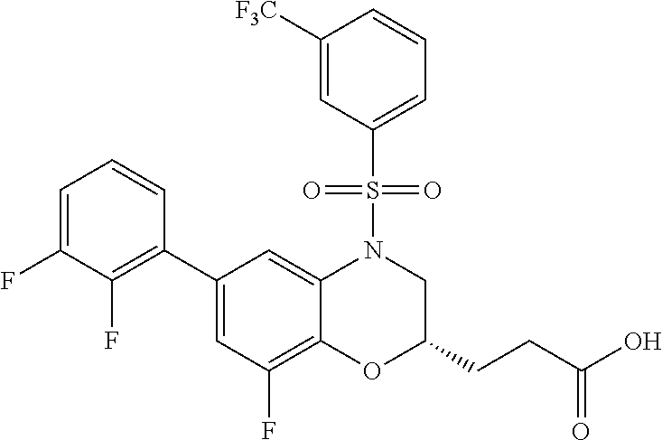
C1(C2=C(F)C(F)=CC=C2)=CC(F)=C2C(=C1)N(S(C1=CC=CC([F3C])=C1)(=O)=O)CC(CCC(O)=O)O2
